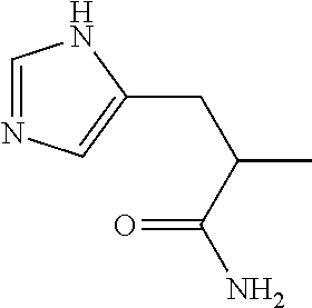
C1=NC=C(CC(C(=O)N)C)N1
